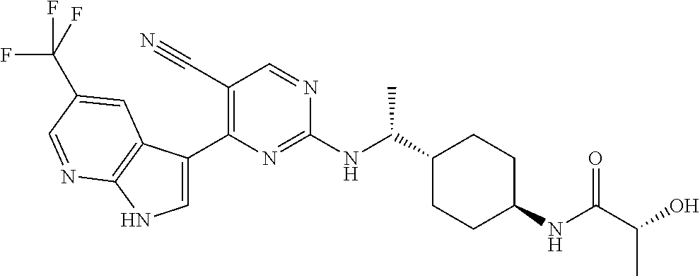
C1(C#N)=C(C2=CNC3=C2C=C(C(F)(F)F)C=N3)N=C(NC(C2CCC(NC(C(O)C)=O)CC2)C)N=C1
